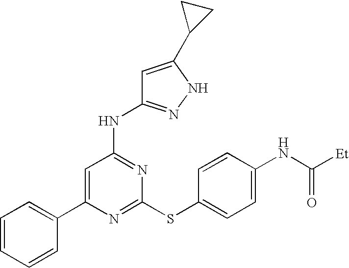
C1(C2=CC=CC=C2)=CC(NC2=NNC(C3CC3)=C2)=NC(SC2=CC=C(NC([Et])=O)C=C2)=N1
